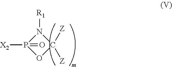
[R1]N1P([X2])(=O)OC1([Z])[Z]
